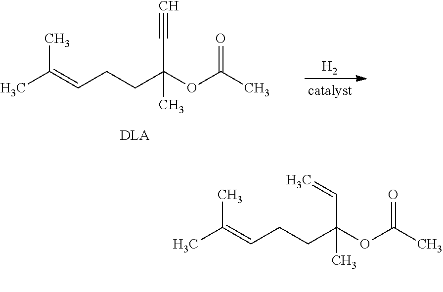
C(C(OC(C)=O)(C=C)C)CC=C(C)C.[H2].C(C(OC(C)=O)(C#C)C)CC=C(C)C
